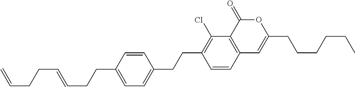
C12=C(C(=O)OC(CCCCCC)=C1)C(Cl)=C(CCC1=CC=C(CCC=CCCC=C)C=C1)C=C2
